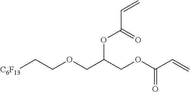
[C6F13]CCOCC(COC(C=C)=O)OC(C=C)=O
